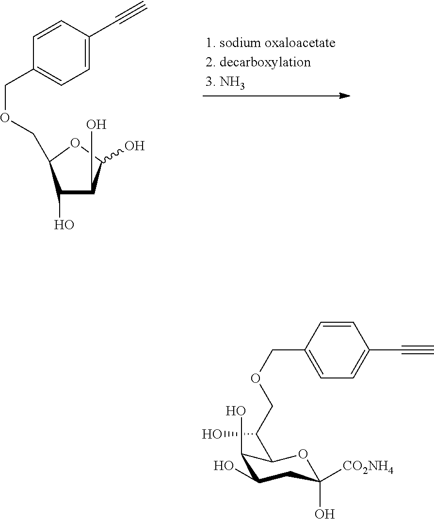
C1(O)C(O)C(O)OC1COCC1=CC=C(C#C)C=C1.OC(COCC1=CC=C(C#C)C=C1)C1C(O)C(O)CC(O)([CO2NH4])O1
